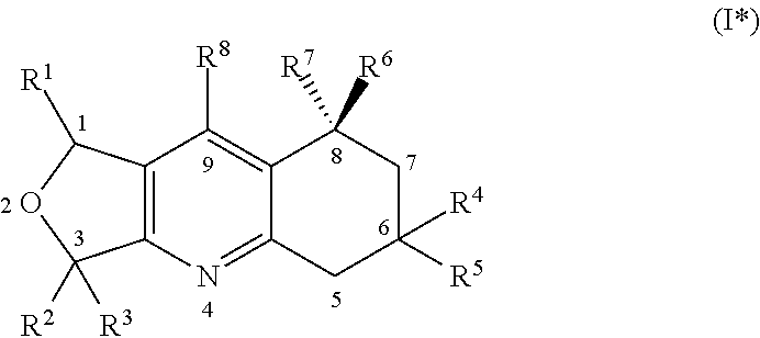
C12=C(N=C3C(=C1[R8])C([R7])([R6])CC([R5])([R4])C3)C([R2])([R3])OC2[R1]
